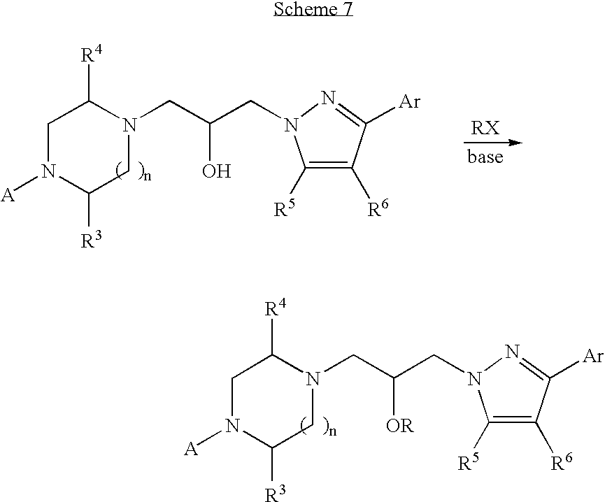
C1N([A])C([R3])CN(CC(CN2C([R5])=C([R6])C([Ar])=N2)O)C1[R4].C1N([A])C([R3])CN(CC(CN2C([R5])=C([R6])C([Ar])=N2)[OR])C1[R4]
